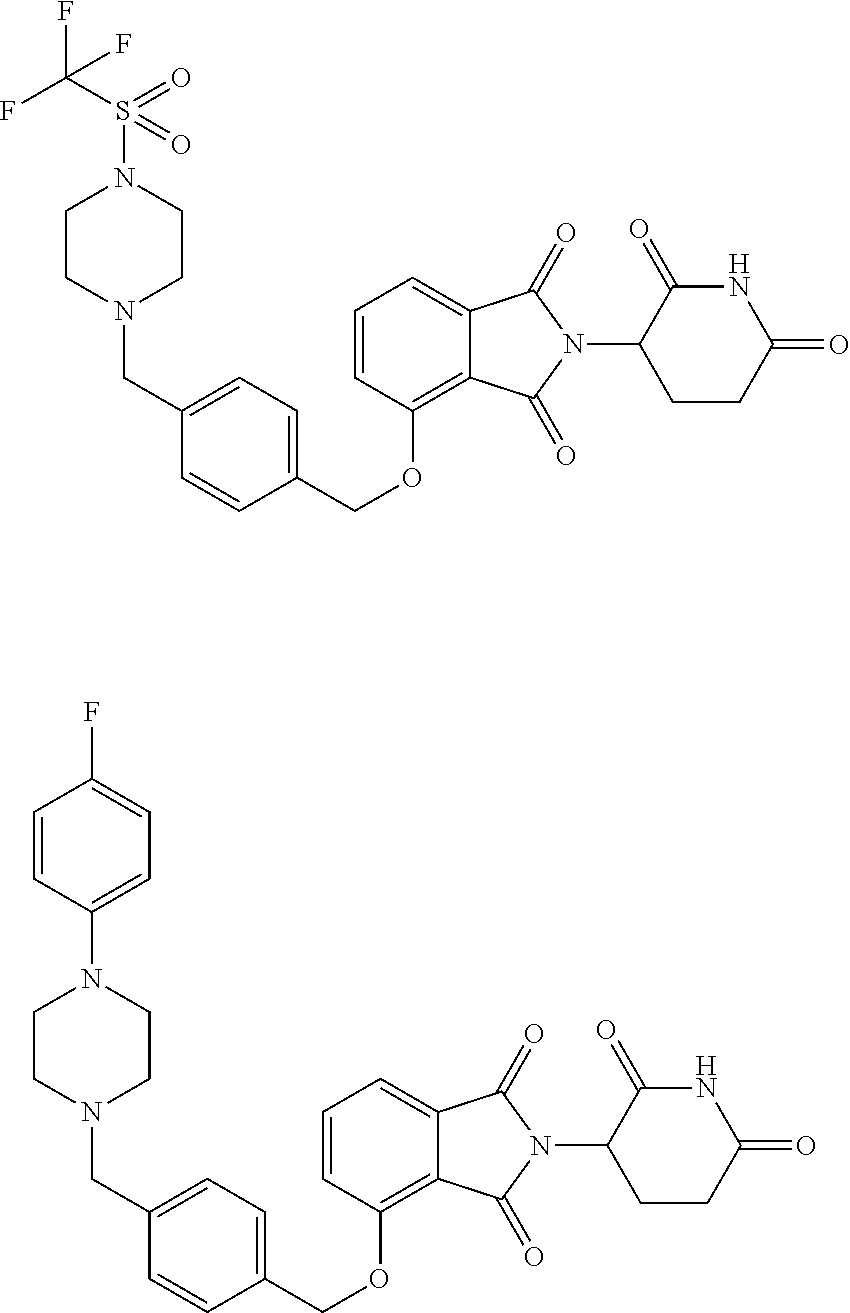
C1=CC=C2C(=C1OCC1=CC=C(CN3CCN(C4=CC=C(F)C=C4)CC3)C=C1)C(=O)N(C1CCC(=O)NC1=O)C2=O.C1=CC=C2C(=C1OCC1=CC=C(CN3CCN(S(C(F)(F)F)(=O)=O)CC3)C=C1)C(=O)N(C1CCC(=O)NC1=O)C2=O
